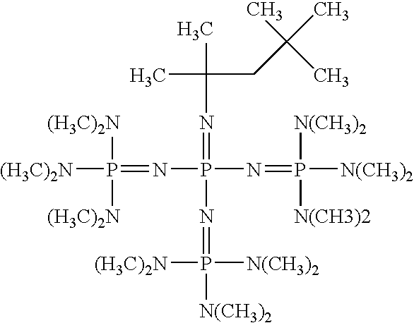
CC(CC(C)(C)C)(C)N=P(N=P([N(CH3)2])([N(CH3)2])[N(CH3)2])(N=P([(H3C)2N])([(H3C)2N])[(H3C)2N])N=P([N(CH3)2])([N(CH3)2])[(H3C)2N]
